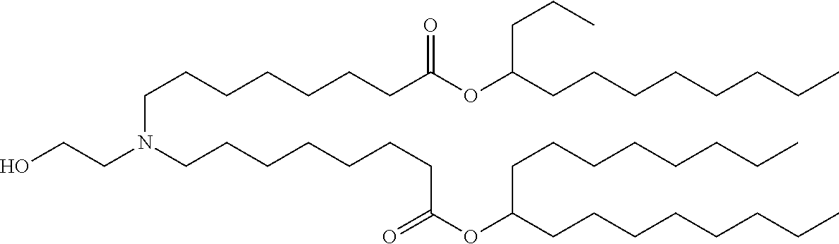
C(CCCC)CCCC(OC(CCCCCCCN(CCCCCCCC(OC(CCCCCCCC)CCCCCCCC)=O)CCO)=O)CCC
